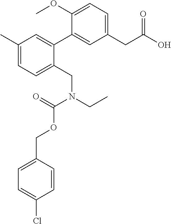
C1(C)=CC=C(CN(CC)C(=O)OCC2=CC=C(Cl)C=C2)C(C2=CC(CC(O)=O)=CC=C2OC)=C1
